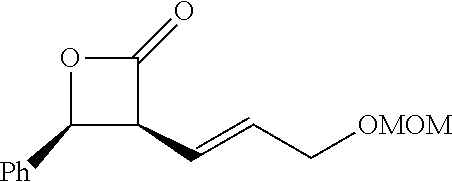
O1C([Ph])C(C=CC[OMOM])C1=O
